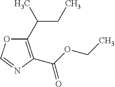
C1(C(CC)C)=C(C(=O)OCC)N=CO1
